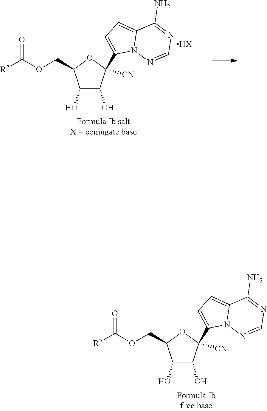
C1(O)C(O)C([CN])(C2=CC=C3N2N=CN=C3N)OC1COC([R7])=O.[HX].C1(O)C(O)C([CN])(C2=CC=C3N2N=CN=C3N)OC1COC([R7])=O
